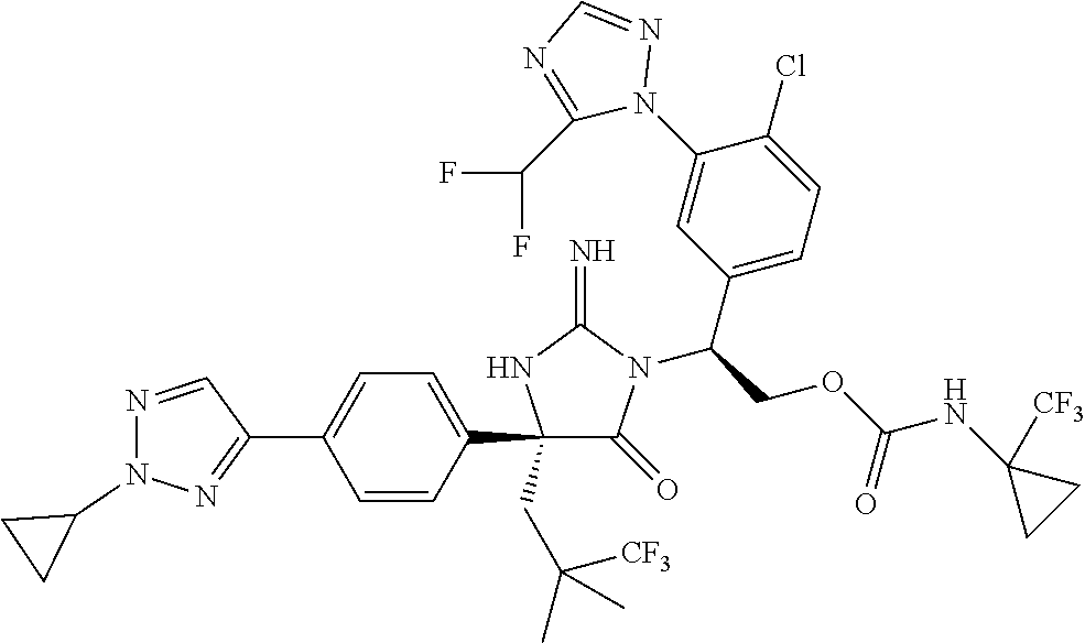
C1(C2=CC=C(C3=NN(C4CC4)N=C3)C=C2)(CC(C)([CF3])C)C(=O)N(C(COC(NC2([CF3])CC2)=O)C2=CC=C(Cl)C(N3N=CN=C3C(F)F)=C2)C(=N)N1
